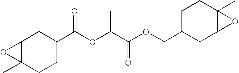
C12C(C)(CCC(C(OC(C(OCC3CC4C(C)(CC3)O4)=O)C)=O)C1)O2
